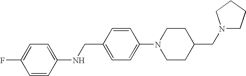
N(CC1=CC=C(N2CCC(CN3CCCC3)CC2)C=C1)C1=CC=C(F)C=C1
